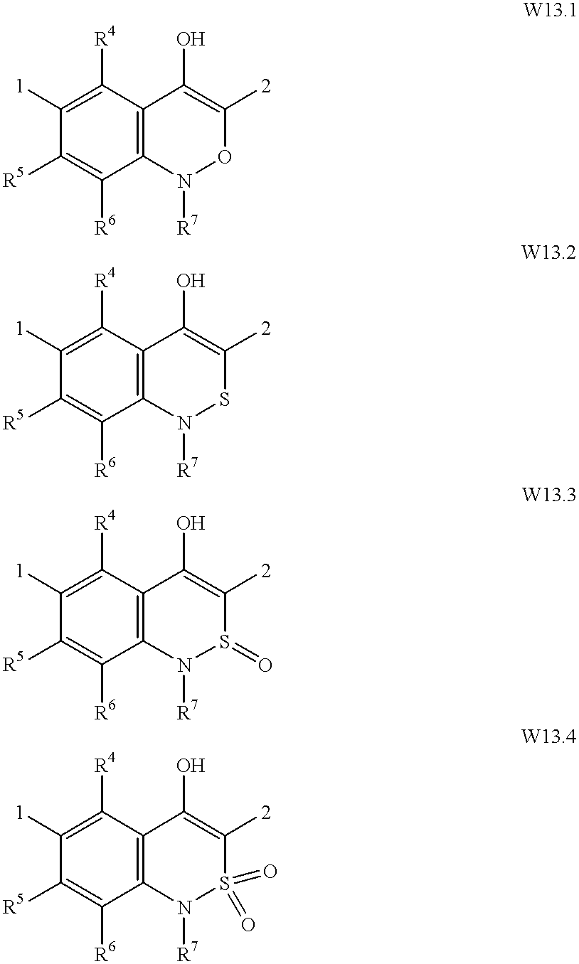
C1([1])=C([R4])C2=C(C([R6])=C1[R5])N([R7])OC([2])=C2O.C1([1])=C([R4])C2=C(C([R6])=C1[R5])N([R7])SC([2])=C2O.C1([1])=C([R4])C2=C(C([R6])=C1[R5])N([R7])S(=O)C([2])=C2O.C1([1])=C([R4])C2=C(C([R6])=C1[R5])N([R7])S(=O)(=O)C([2])=C2O
